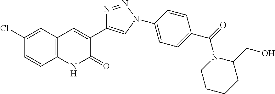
C12=C(C=C(Cl)C=C1)C=C(C1=CN(C3=CC=C(C(=O)N4C(CO)CCCC4)C=C3)N=N1)C(=O)N2
